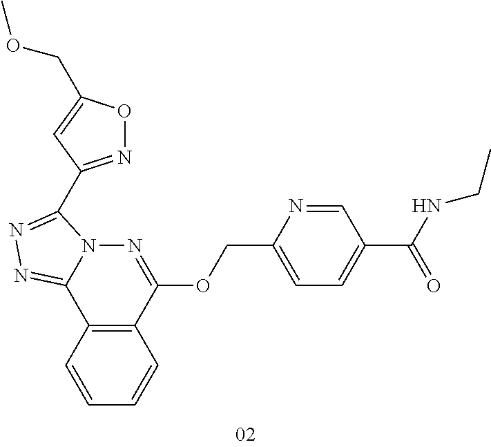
C1=CC2=C(C=C1)C(OCC1=CC=C(C(NCC)=O)C=N1)=NN1C2=NN=C1C1=NOC(COC)=C1
